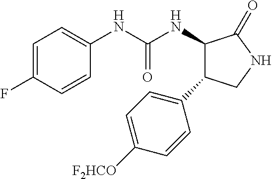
C1=C(F)C=CC(NC(NC2C(C3=CC=C([F2HCO])C=C3)CNC2=O)=O)=C1
